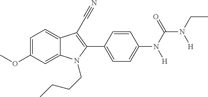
C1=C2C(=CC=C1OC)C(C#N)=C(C1=CC=C(N([H])C(=O)N(CC)[H])C=C1)N2CCCC
